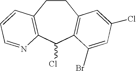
C1CC2=C(C(Cl)C3=C1C=C(Cl)C=C3Br)N=CC=C2
